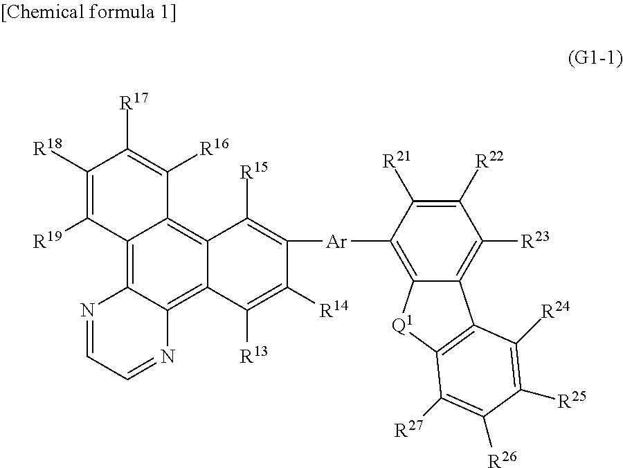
C12=C3C(=C4C(=C1C([R16])=C([R17])C([R18])=C2[R19])C([R15])=C([Ar]C1=C2C(=C([R23])C([R22])=C1[R21])C1=C([Q1]2)C([R27])=C([R26])C([R25])=C1[R24])C([R14])=C4[R13])N=CC=N3
